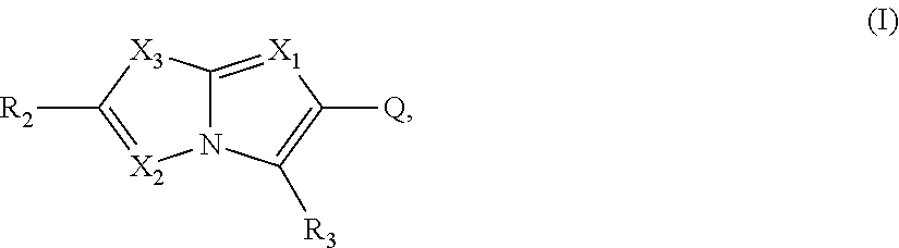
C12=[X1]C([Q])=C([R3])N1[X2]=C([R2])[X3]2
